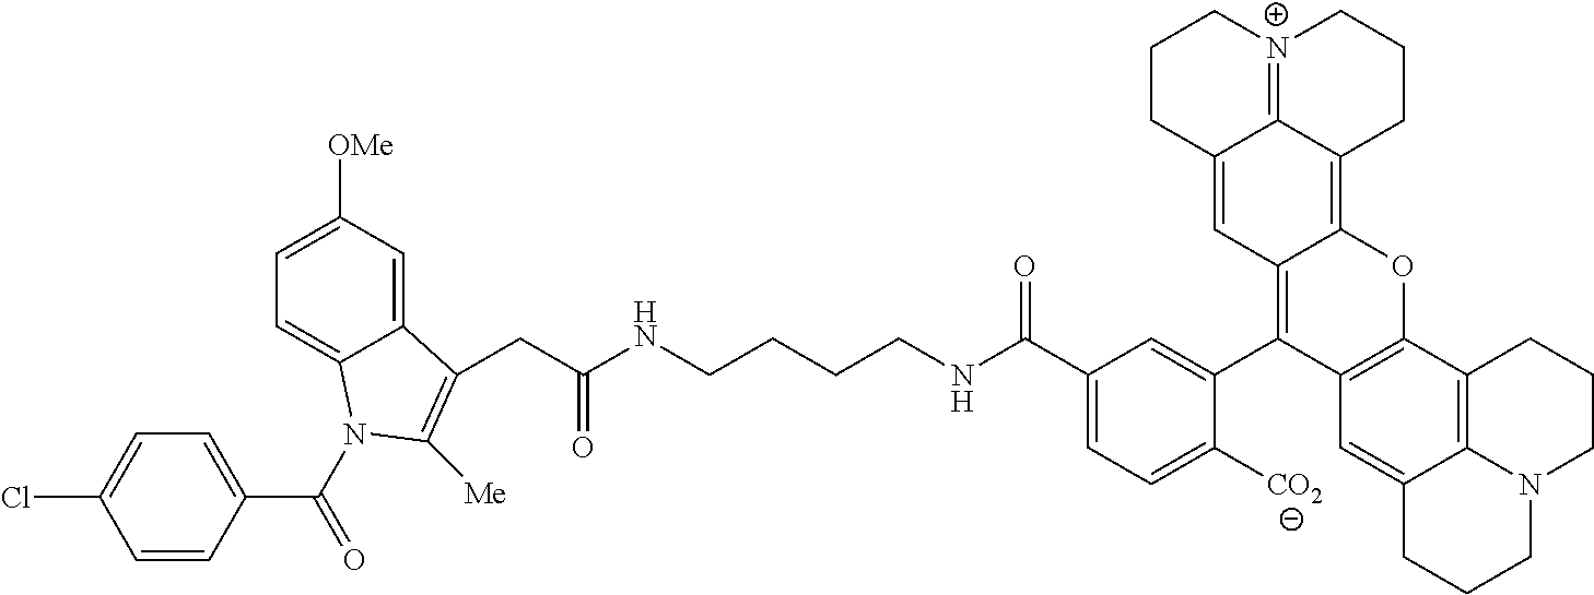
C1=CC(C(=O)N2C3=CC=C([OMe])C=C3C(CC(NCCCCNC(C3=CC=C([CO2])C(C4=C5C(=C6C7=[N+](CCC6)CCCC7=C5)OC5=C4C=C4C6=C5CCCN6CCC4)=C3)=O)=O)=C2[Me])=CC=C1Cl
